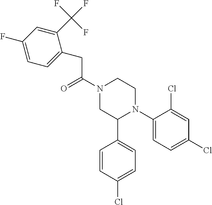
C(C(N1CC(C2=CC=C(Cl)C=C2)N(C2=CC=C(Cl)C=C2Cl)CC1)=O)C1=CC=C(F)C=C1C(F)(F)F
